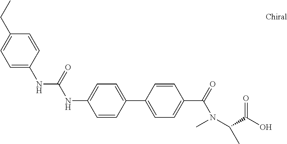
C1=CC(C2=CC=C(C(N(C)C(C(O)=O)C)=O)C=C2)=CC=C1NC(NC1=CC=C(CC)C=C1)=O
